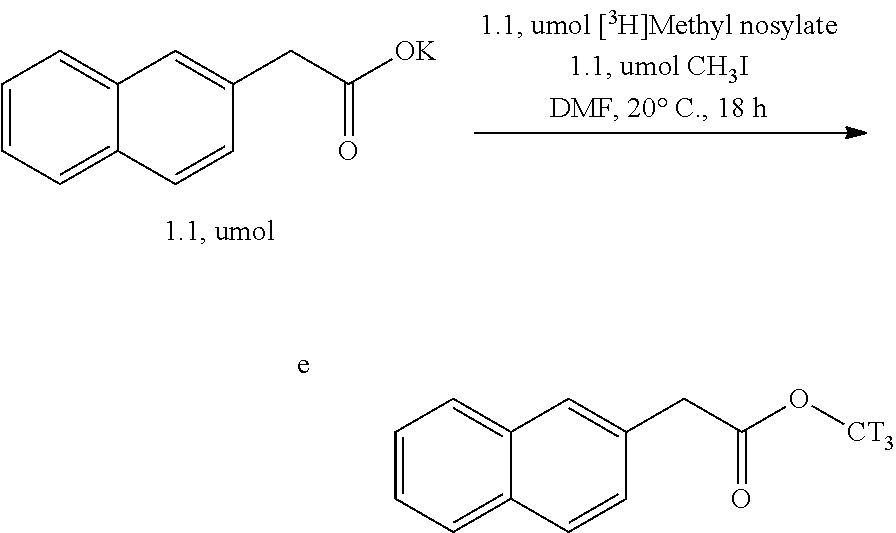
C1=CC=C2C(=C1)C=C(CC([OK])=O)C=C2.C1=CC=C2C(=C1)C=C(CC(O[CT3])=O)C=C2
